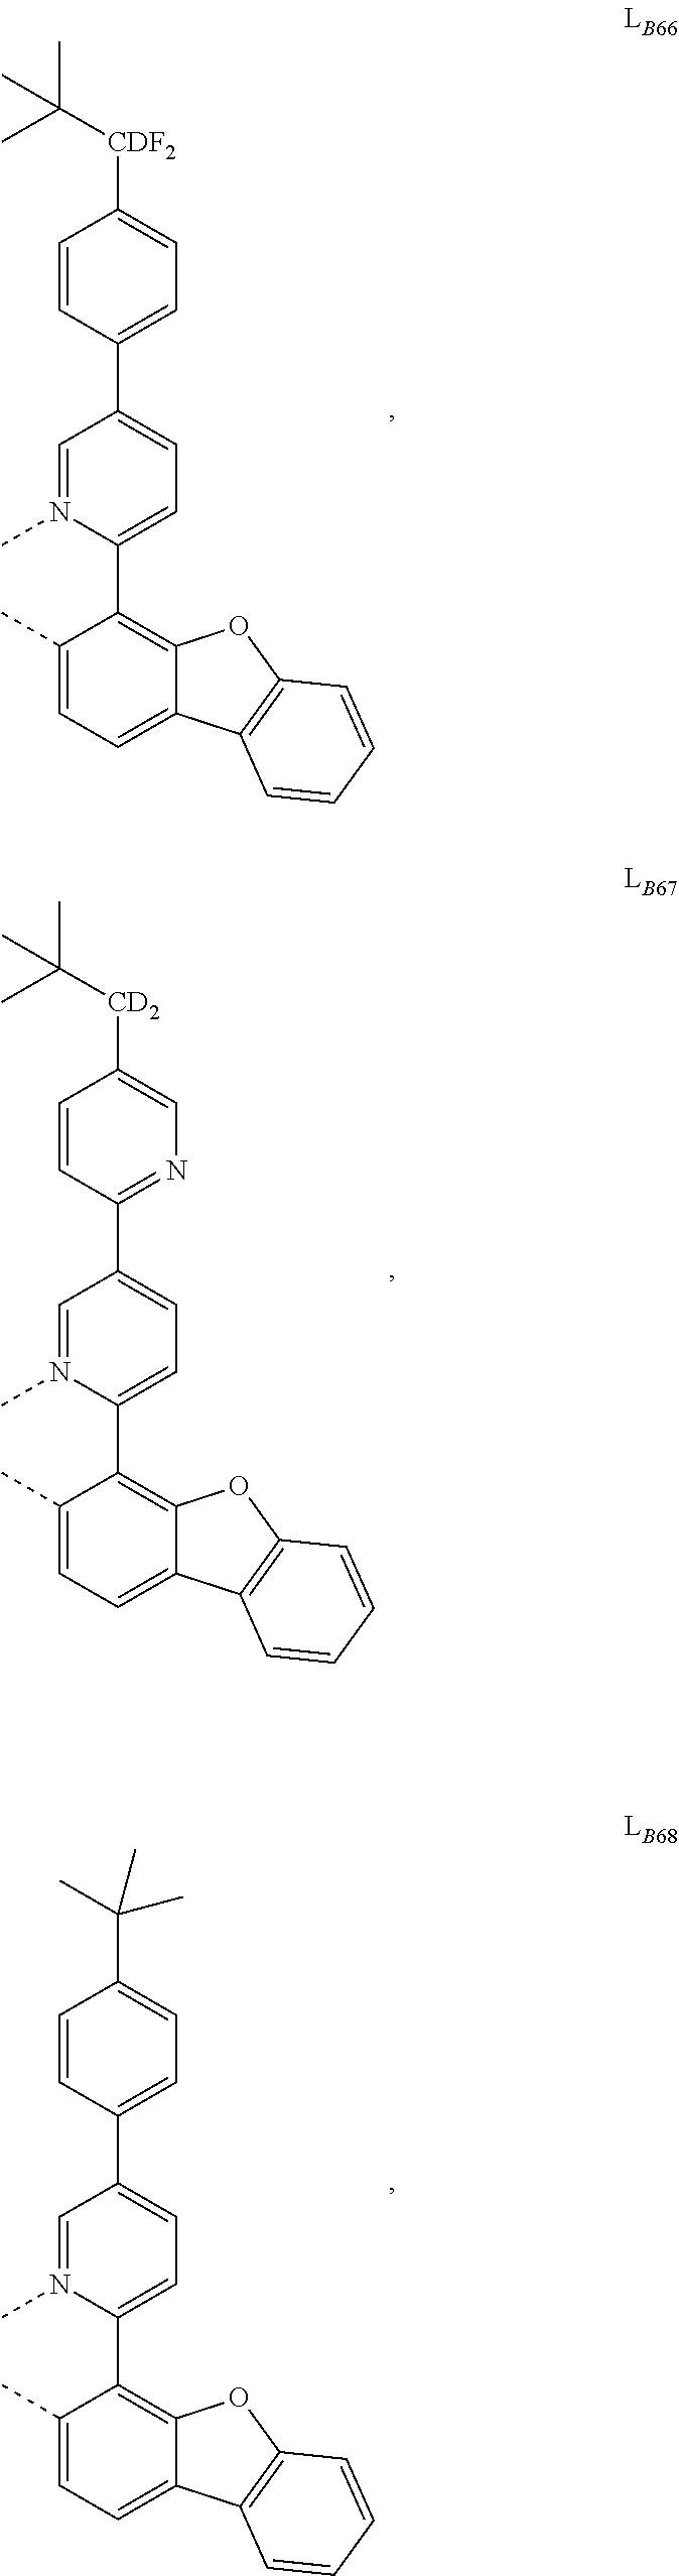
C1=N(C)C(C2=C3C(=CC=C2C)C2=C(O3)C=CC=C2)=CC=C1C1=CC=C([CDF2]C(C)(C)C)C=C1.C1=N(C)C(C2=C3C(=CC=C2C)C2=C(O3)C=CC=C2)=CC=C1C1=NC=C([CD2]C(C)(C)C)C=C1.C1=N(C)C(C2=C3C(=CC=C2C)C2=C(O3)C=CC=C2)=CC=C1C1=CC=C(C(C)(C)C)C=C1
